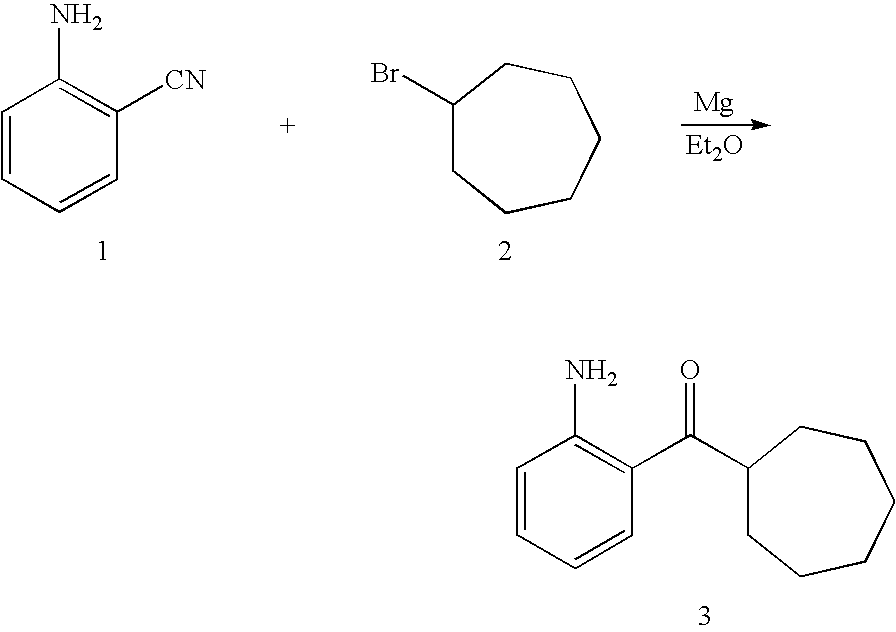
C1=CC=CC([CN])=C1N.C1(Br)CCCCCC1.[Mg].[Et2O].C1=CC=CC(C(=O)C2CCCCCC2)=C1N
